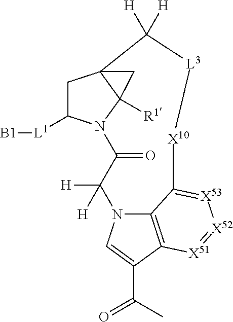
C1C([L1][B1])N2C3([R1])C1(C([H])([H])[L3][X10]C1=[X53][X52]=[X51]C4=C1N(C([H])([H])C2=O)C=C4C(C)=O)C3
